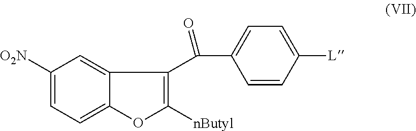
C1([O2N])=CC=C2C(=C1)C(C(C1=CC=C([L])C=C1)=O)=C([nButyl])O2
